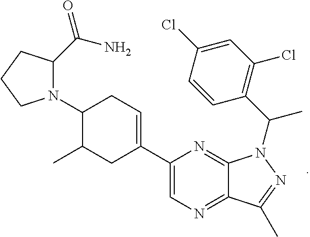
N1=C2C(=NC=C1C1=CCC(N3CCCC3C(=O)N)C(C)C1)C(C)=NN2C(C1=C(Cl)C=C(Cl)C=C1)C
